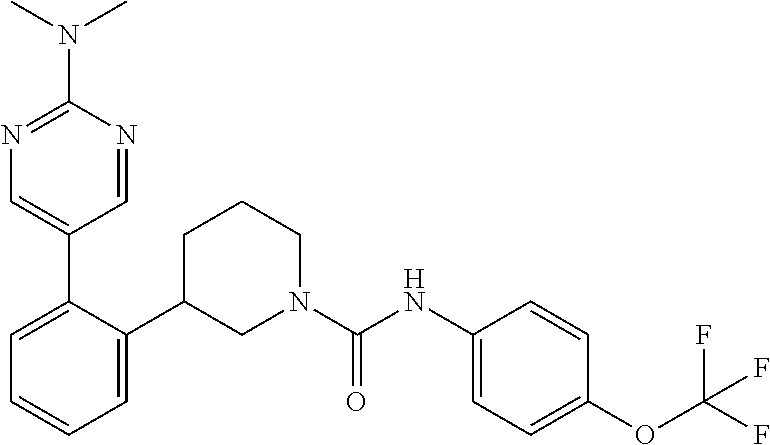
C1=C(C2=CN=C(N(C)C)N=C2)C(C2CN(C(NC3=CC=C(OC(F)(F)F)C=C3)=O)CCC2)=CC=C1
